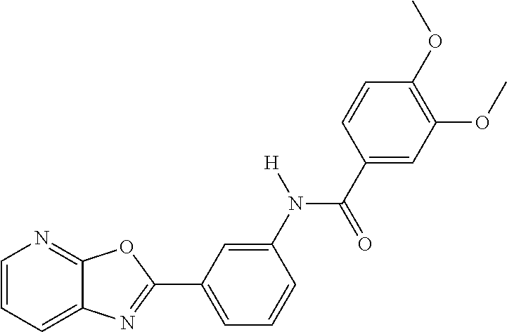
C1=CC=C2C(=N1)OC(C1=CC=CC(N([H])C(=O)C3=CC(OC)=C(OC)C=C3)=C1)=N2
